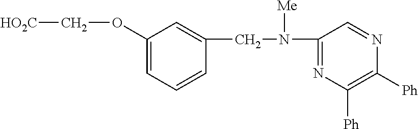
C1(OC[HO2C])=CC=CC(CN([Me])C2=NC([Ph])=C([Ph])N=C2)=C1
